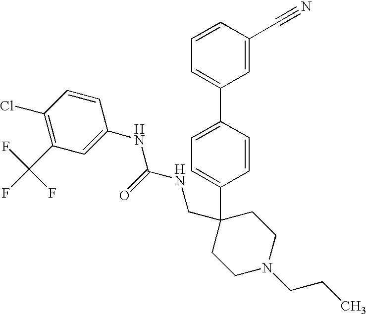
C1=CC(C2=CC=CC(C#N)=C2)=CC=C1C1(CNC(NC2=CC(C(F)(F)F)=C(Cl)C=C2)=O)CCN(CCC)CC1
